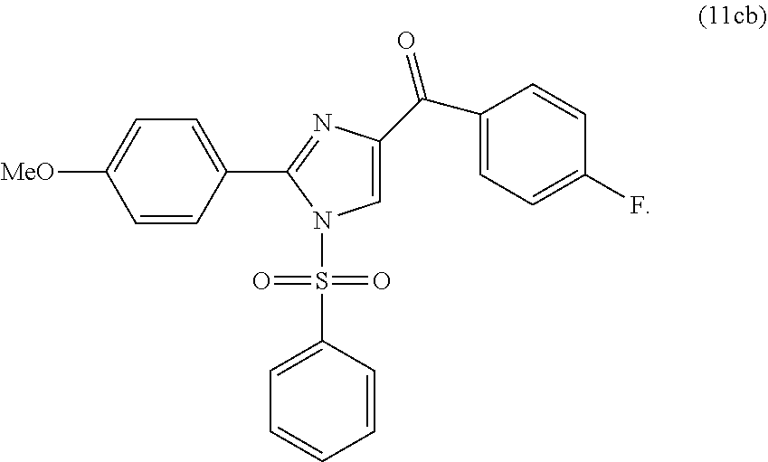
C1=C(C2=NC(C(C3=CC=C(F)C=C3)=O)=CN2S(C2=CC=CC=C2)(=O)=O)C=CC([MeO])=C1
